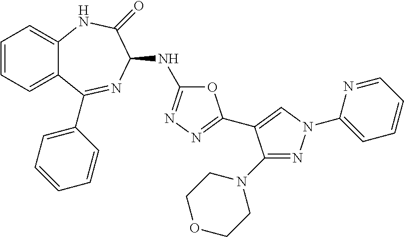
C1=CC=C2C(=C1)NC(=O)C(NC1=NN=C(C3=CN(C4=CC=CC=N4)N=C3N3CCOCC3)O1)N=C2C1=CC=CC=C1
